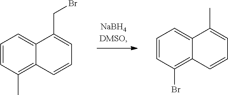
C1=CC(C)=C2C(=C1)C(CBr)=CC=C2.C1=CC(Br)=C2C(=C1)C(C)=CC=C2
